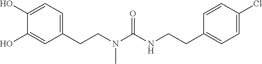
C(C1=CC=C(O)C(O)=C1)CN(C(NCCC1=CC=C(Cl)C=C1)=O)C
